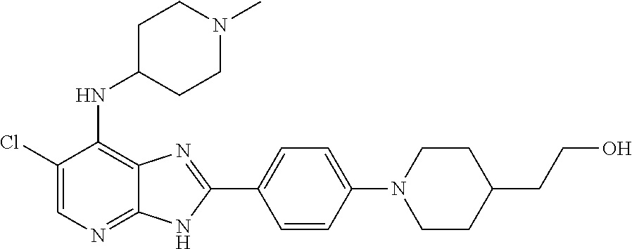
C1(Cl)=CN=C2C(=C1NC1CCN(C)CC1)N=C(C1=CC=C(N3CCC(CCO)CC3)C=C1)N2
